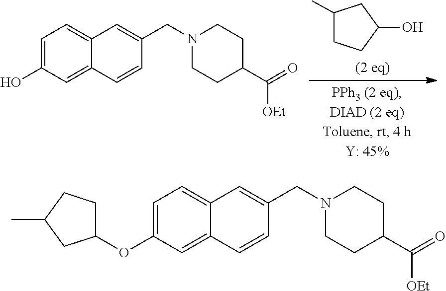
C1=C(O)C=C2C(=C1)C=C(CN1CCC(C(=O)[OEt])CC1)C=C2.C1(C)CCC(O)C1.C1=C(OC2CCC(C)C2)C=C2C(=C1)C=C(CN1CCC(C(=O)[OEt])CC1)C=C2
